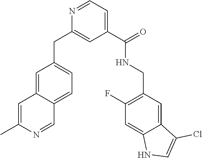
C1(C(NCC2=C(F)C=C3C(=C2)C(Cl)=CN3)=O)=CC=NC(CC2=CC=C3C(=C2)C=C(C)N=C3)=C1
